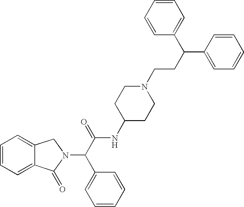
C1=CC(C(C2=CC=CC=C2)CCN2CCC(NC(C(C3=CC=CC=C3)N3CC4=CC=CC=C4C3=O)=O)CC2)=CC=C1
